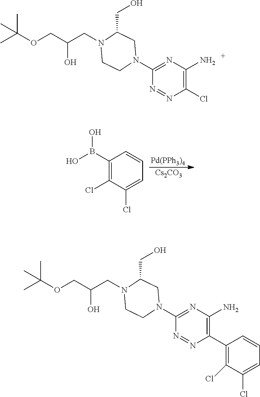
[Pd(PPh3)4].[Cs2CO3].C1(B(O)O)=C(Cl)C(Cl)=CC=C1.N1(C2=NC(N)=C(Cl)N=N2)CC(CO)N(CC(COC(C)(C)C)O)CC1.N1(C2=NC(N)=C(C3=C(Cl)C(Cl)=CC=C3)N=N2)CC(CO)N(CC(COC(C)(C)C)O)CC1
